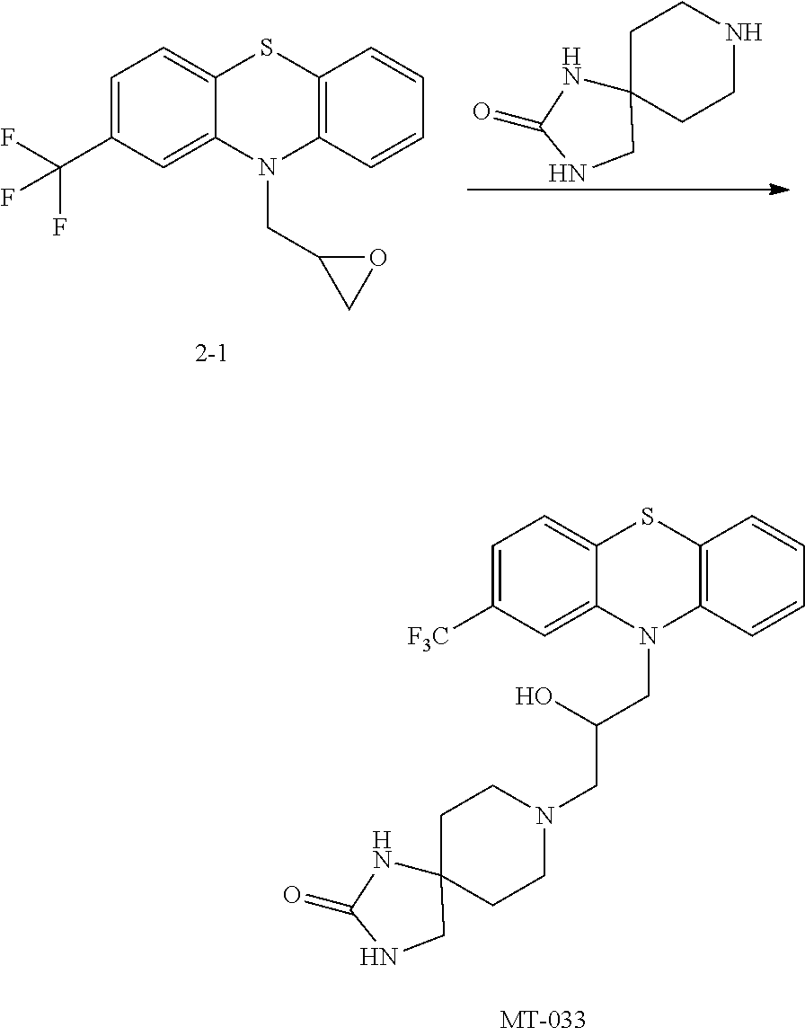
C1C2(CCNC1)NC(=O)NC2.C1=C(C(F)(F)F)C=C2C(=C1)SC1=C(N2CC2CO2)C=CC=C1.C1=C([F3C])C=C2C(=C1)SC1=C(N2CC(CN2CCC3(CC2)NC(=O)NC3)O)C=CC=C1
